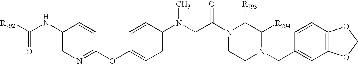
C1(N(CC(=O)N2CCN(CC3=CC4=C(C=C3)OCO4)C([R794])C2[R793])C)=CC=C(OC2=NC=C(NC([R792])=O)C=C2)C=C1
